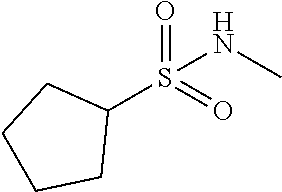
C1(S(=O)(=O)NC)CCCC1
